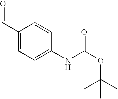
C1(C=O)=CC=C(NC(=O)OC(C)(C)C)C=C1
